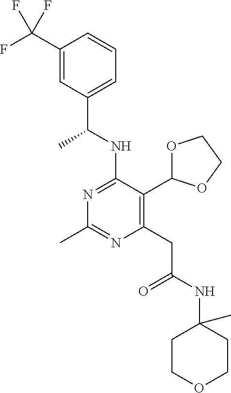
N1=C(NC(C)C2=CC=CC(C(F)(F)F)=C2)C(C2OCCO2)=C(CC(=O)NC2(C)CCOCC2)N=C1C
